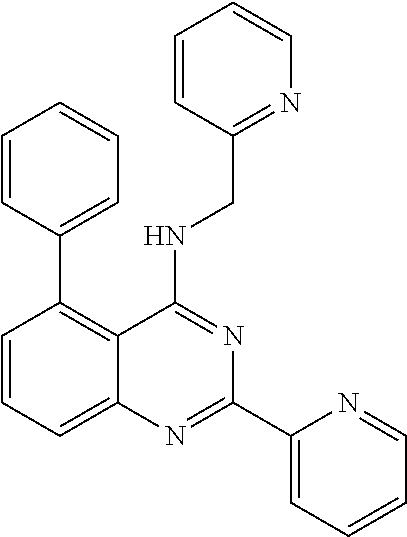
C1=CC(C2=C3C(=CC=C2)N=C(C2=CC=CC=N2)N=C3NCC2=NC=CC=C2)=CC=C1
